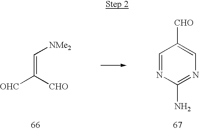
[OHC]C([CHO])=C[NMe2].C1=NC(N)=NC=C1[CHO]
